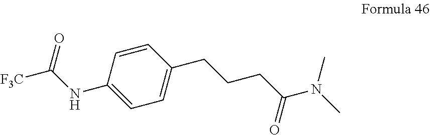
C1(CCCC(N(C)C)=O)=CC=C(NC([F3C])=O)C=C1
